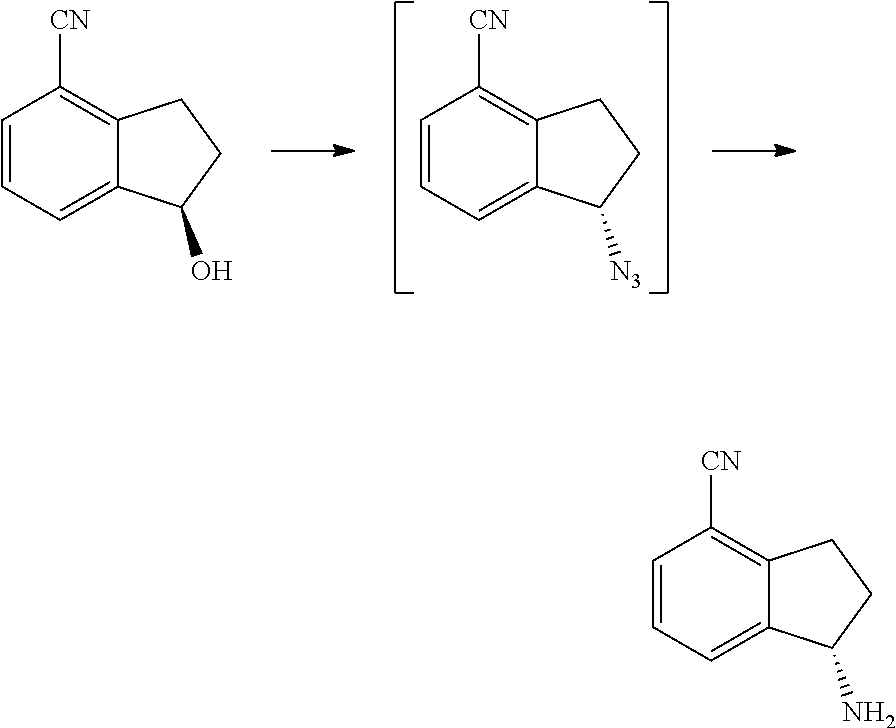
C1=CC=C2C(=C1[CN])CCC2[N3].C1=CC=C2C(=C1[CN])CCC2O.C1=CC=C2C(=C1[CN])CCC2N
